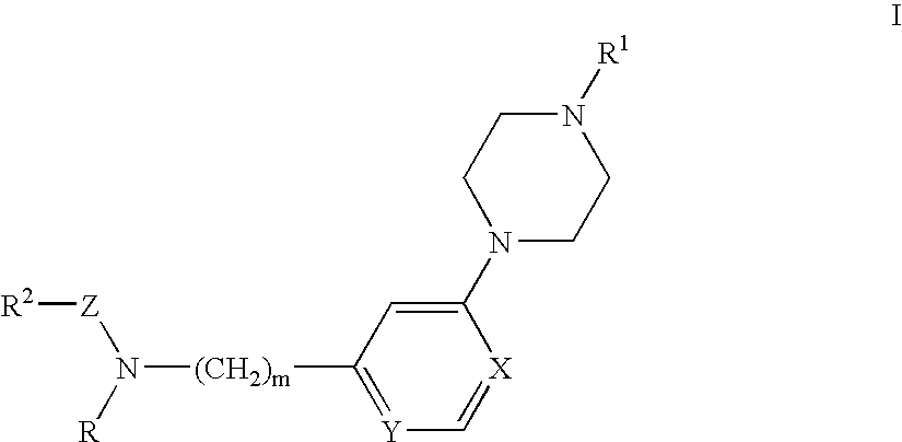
[Y]1=C([(CH2)m]N([Z][R2])[R])C=C(N2CCN([R1])CC2)[X]=C1
